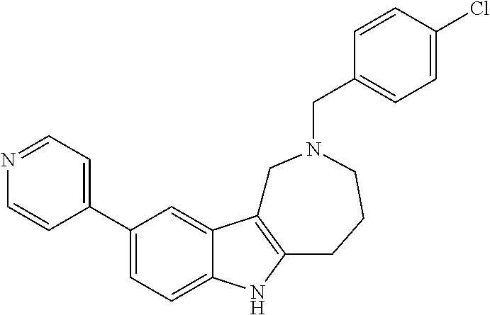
C1(C2=CC=NC=C2)=CC=C2C(=C1)C1=C(N2)CCCN(CC2=CC=C(Cl)C=C2)C1
